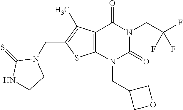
C12=C(N(CC3COC3)C(=O)N(CC(F)(F)F)C1=O)SC(CN1C(=S)NCC1)=C2C
